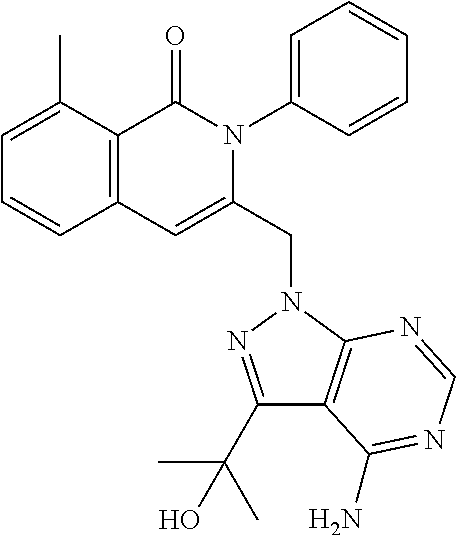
C1=C(C)C2=C(C=C1)C=C(CN1C3=C(C(C(C)(C)O)=N1)C(N)=NC=N3)N(C1=CC=CC=C1)C2=O
